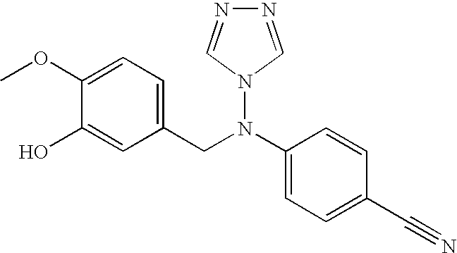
C1(OC)=CC=C(CN(C2=CC=C(C#N)C=C2)N2C=NN=C2)C=C1O
